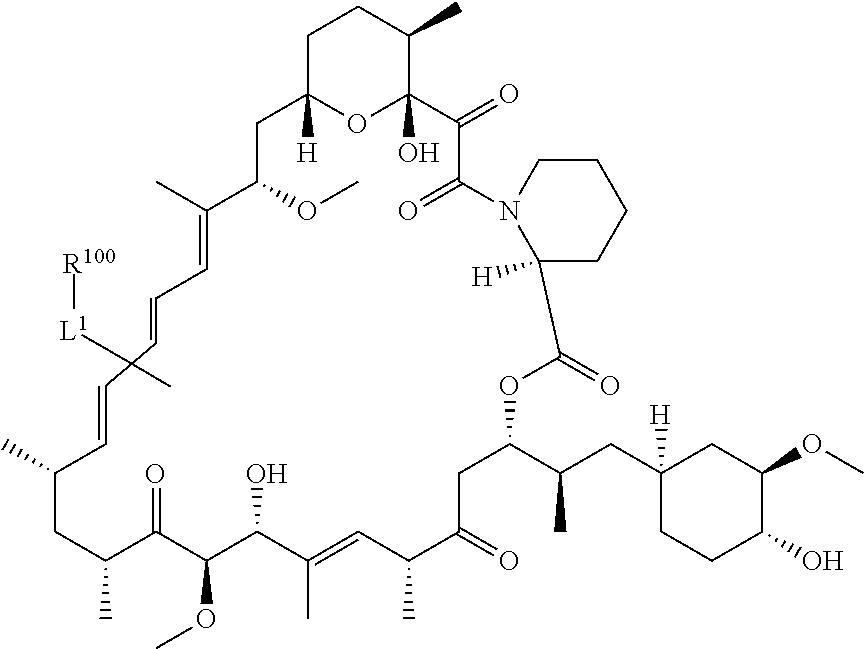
C1C2([H])OC(O)(C(C)C1)C(=O)C(=O)N1C([H])(CCCC1)C(=O)OC(C(CC1([H])CCC(O)C(OC)C1)C)CC(=O)C(C)C=C(C)C(O)C(OC)C(=O)C(C)CC(C)C=CC(C)([L1][R100])C=CC=C(C)C(OC)C2
